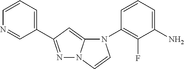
C1=CC=C(N)C(F)=C1N1C2=CC(C3=CC=CN=C3)=NN2C=C1
